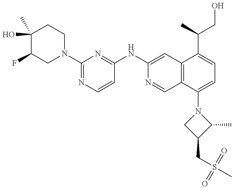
C1(O)(C)C(F)CN(C2=NC=CC(NC3=CC4=C(C=N3)C(N3CC(CS(C)(=O)=O)C3C)=CC=C4C(CO)C)=N2)CC1
